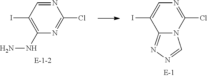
C1(I)=CN=C(Cl)N2C1=NN=C2.C1(I)=C(NN)N=C(Cl)N=C1
